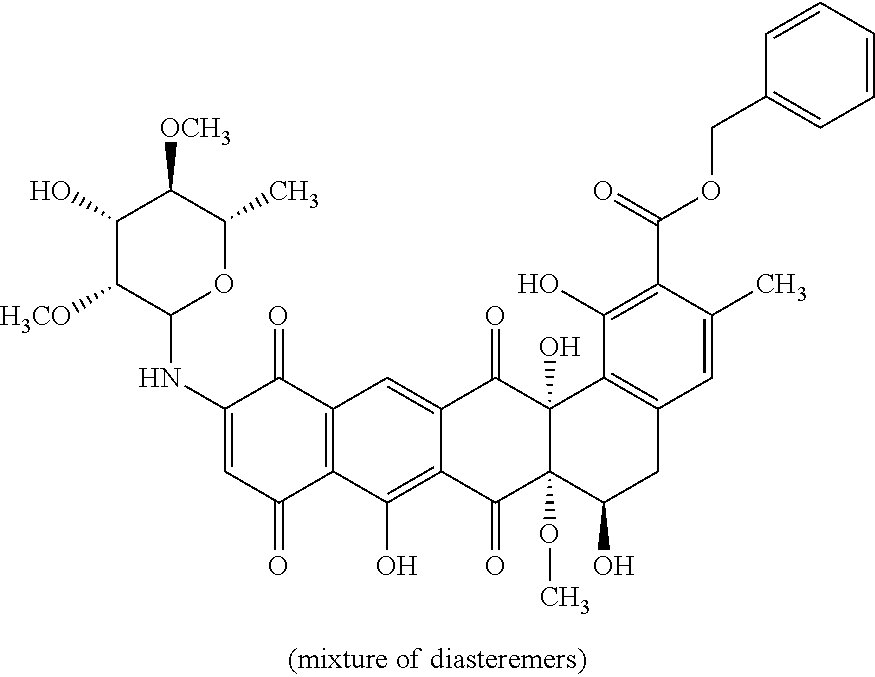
C1(NC2=CC(=O)C3=C(C2=O)C=C2C(=C3O)C(=O)C3(OC)C(O)(C2=O)C2=C(CC3O)C=C(C)C(C(=O)OCC3=CC=CC=C3)=C2O)OC(C)C([OCH3])C(O)C1[H3CO]
